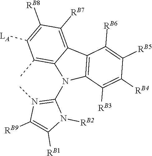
C1(N2C3=C(C)C([LA])=C([RB8])C([RB7])=C3C3=C2C([RB3])=C([RB4])C([RB5])=C3[RB6])=N(C)C([RB9])=C([RB1])N1[RB2]
